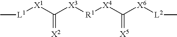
C[L1][X1]C([X3][R1][X4]C([X6][L2]C)=[X5])=[X2]
